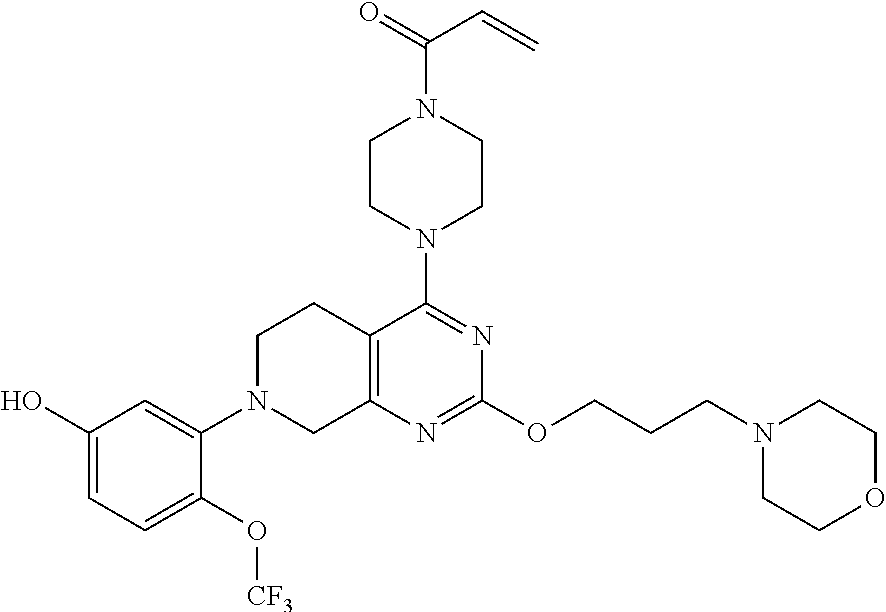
C12=C(N=C(OCCCN3CCOCC3)N=C1N1CCN(C(=O)C=C)CC1)CN(C1=CC(O)=CC=C1O[CF3])CC2
